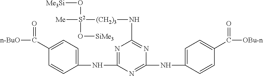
C1(NC2=NC(N[(CH2)3][S2]([Me])(O[Me3Si])O[SiMe3])=NC(NC3=CC=C(C(=O)[OBu-n])C=C3)=N2)=CC=C(C(=O)[n-BuO])C=C1
